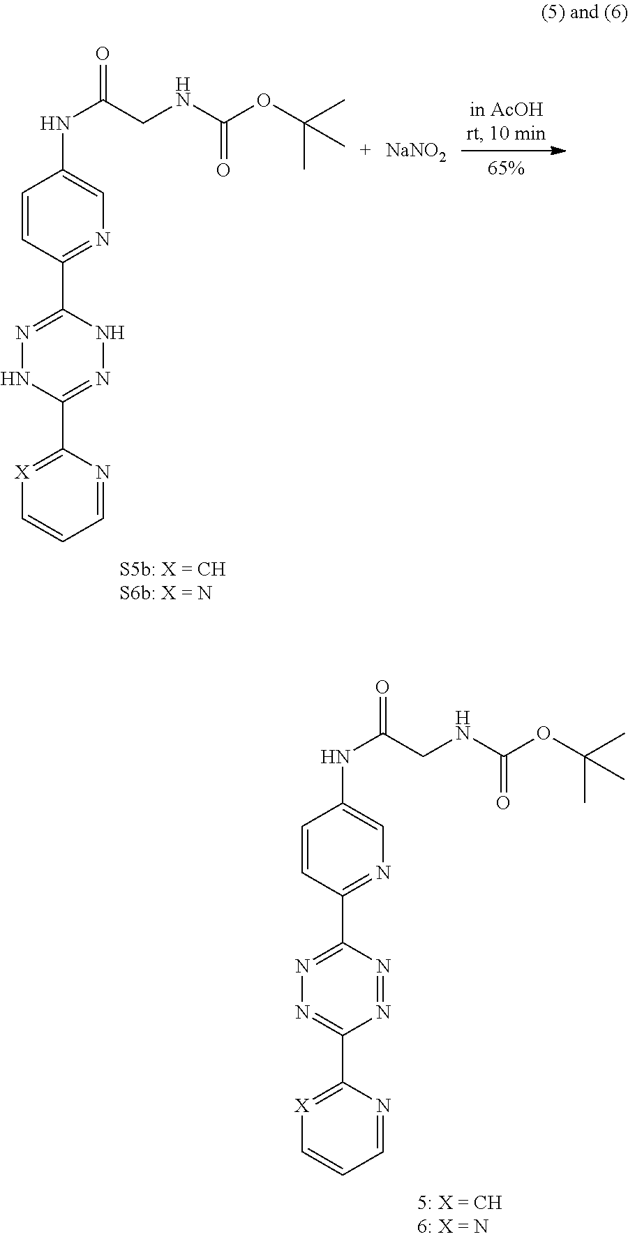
C1=CC(C2=NN=C(C3=[X]C=CC=N3)N=N2)=NC=C1NC(CNC(=O)OC(C)(C)C)=O.C1=CC(C2=NNC(C3=[X]C=CC=N3)=NN2)=NC=C1NC(CNC(=O)OC(C)(C)C)=O.[NaNO2]
